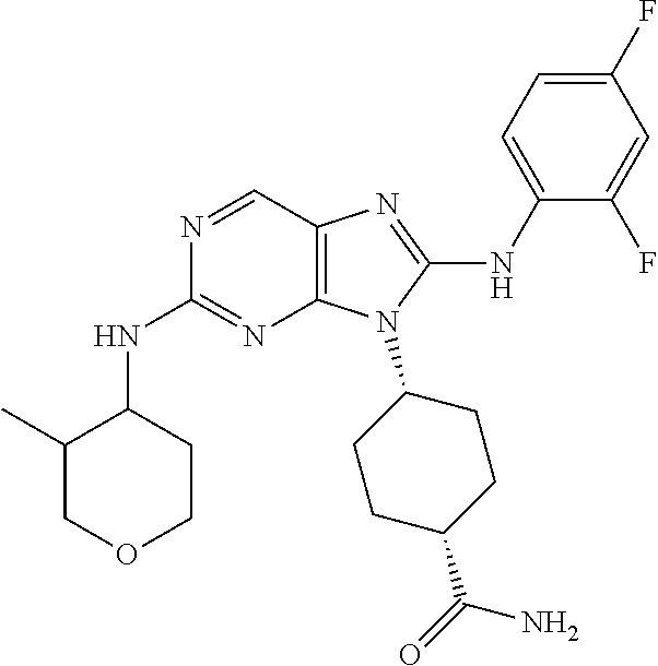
N1=CC2=C(N=C1NC1C(C)COCC1)N(C1CCC(C(=O)N)CC1)C(NC1=CC=C(F)C=C1F)=N2
